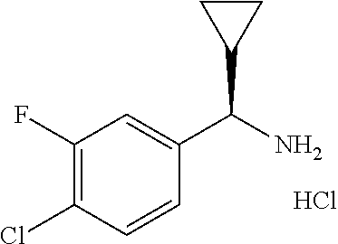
C1(F)=C(Cl)C=CC(C(N)C2CC2)=C1.Cl
